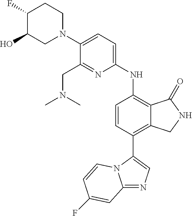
C12=NC=C(C3=C4C(=C(NC5=CC=C(N6CCC(F)C(O)C6)C(CN(C)C)=N5)C=C3)C(=O)NC4)N1C=CC(F)=C2
